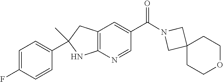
C12=C(N=CC(C(=O)N3CC4(C3)CCOCC4)=C1)NC(C)(C1=CC=C(F)C=C1)C2
